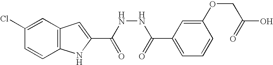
C12=C(C=C(Cl)C=C1)C=C(C(NNC(C1=CC=CC(OCC(O)=O)=C1)=O)=O)N2
